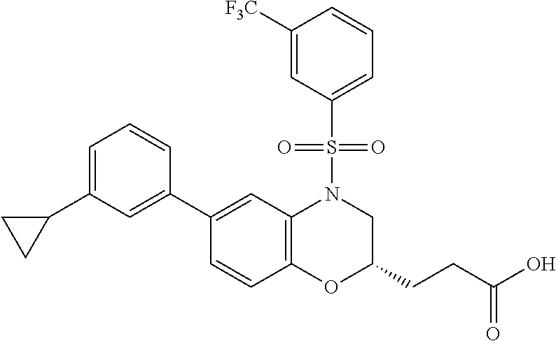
C1(C2=CC(C3CC3)=CC=C2)=CC2=C(C=C1)OC(CCC(O)=O)CN2S(C1=CC=CC([F3C])=C1)(=O)=O
